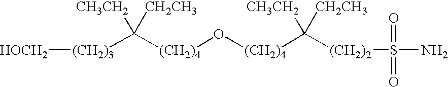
[(CH2)3]([HOCH2])C([(CH2)4]O[(CH2)4]C([CH3CH2])([CH2CH3])[(CH2)2]S(N)(=O)=O)([CH3CH2])[CH2CH3]
